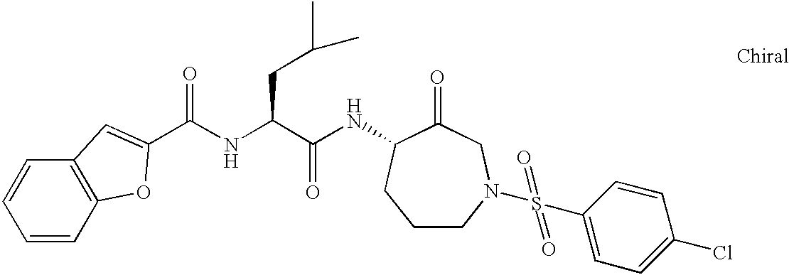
C1=CC2=C(C=C1)C=C(C(NC(C(NC1C(=O)CN(S(=O)(=O)C3=CC=C(Cl)C=C3)CCC1)=O)CC(C)C)=O)O2
